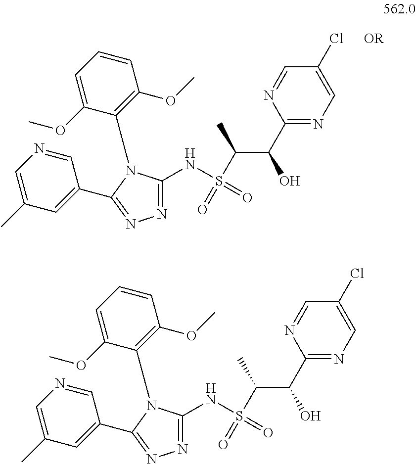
C1(C(O)C(S(NC2=NN=C(C3=CC(C)=CN=C3)N2C2=C(OC)C=CC=C2OC)(=O)=O)C)=NC=C(Cl)C=N1.[OR].C1(C(O)C(S(NC2=NN=C(C3=CC(C)=CN=C3)N2C2=C(OC)C=CC=C2OC)(=O)=O)C)=NC=C(Cl)C=N1
